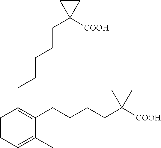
C1=CC=C(C)C(CCCCC([COOH])(C)C)=C1CCCCCC1([COOH])CC1
